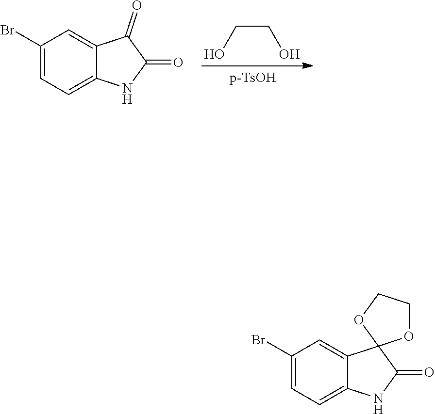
OCCO.C1=C(Br)C=C2C(=O)C(=O)NC2=C1.C1=C(Br)C=C2C3(C(=O)NC2=C1)OCCO3
